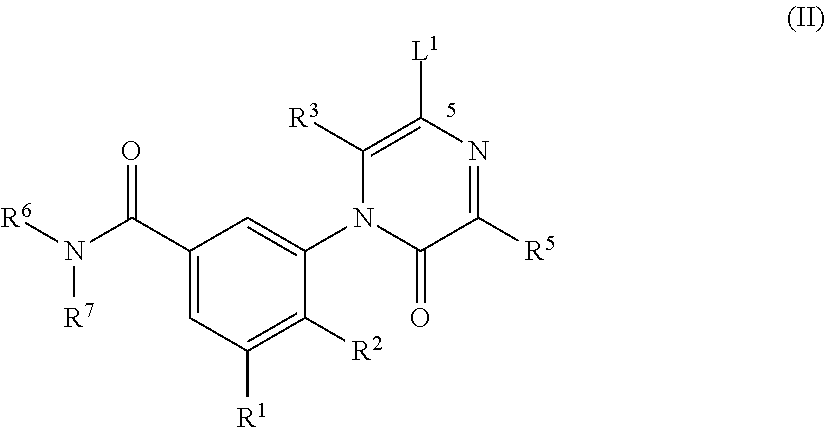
[R6]N(C(=O)C1=CC([R1])=C([R2])C(N2C(=O)C([R5])=NC([L1])=C2[R3])=C1)[R7]
